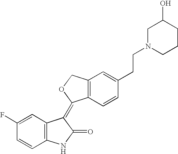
C12=C(C=CC(CCN3CCCC(O)C3)=C1)C(=C1C3=C(NC1=O)C=CC(F)=C3)OC2
